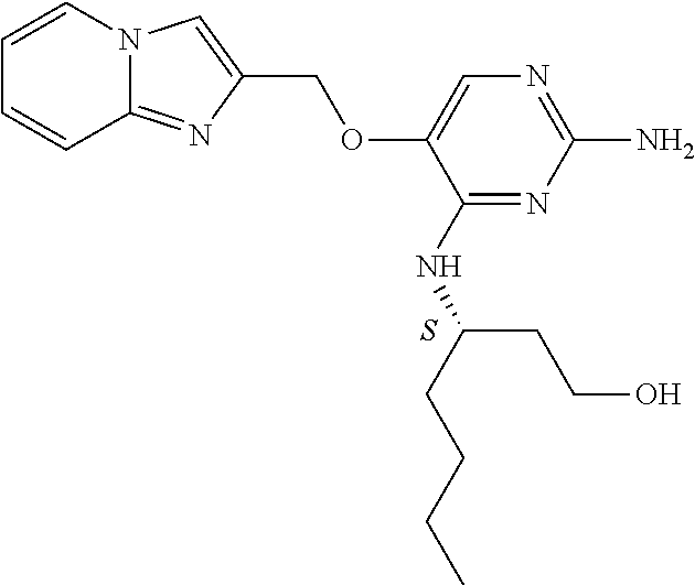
C1(NC(CCCC)CCO)=NC(N)=NC=C1OCC1=CN2C(=N1)C=CC=C2.S
